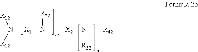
N([X1]N([X2]N([R32])[R42])[R22])([R12])[R12]
